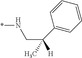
C1(C(CN*)(C)[H])=CC=CC=C1
